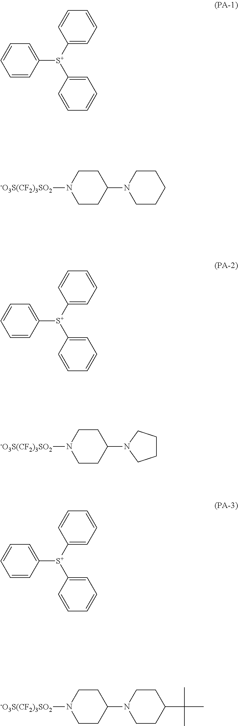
C1([S+](C2=CC=CC=C2)C2=CC=CC=C2)=CC=CC=C1.C1([S+](C2=CC=CC=C2)C2=CC=CC=C2)=CC=CC=C1.C1([S+](C2=CC=CC=C2)C2=CC=CC=C2)=CC=CC=C1.C1(N2CCC(C(C)(C)C)CC2)CCN([-O3S(CF2)3SO2])CC1.C1(N2CCCC2)CCN([-O3S(CF2)3SO2])CC1.C1(N2CCCCC2)CCN([-O3S(CF2)3SO2])CC1
